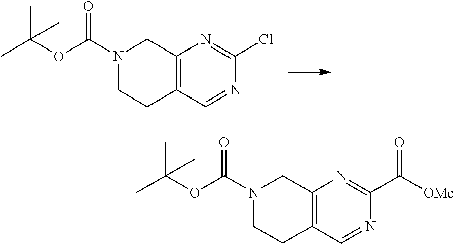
C1(Cl)=NC2=C(C=N1)CCN(C(OC(C)(C)C)=O)C2.C1(C([OMe])=O)=NC2=C(C=N1)CCN(C(OC(C)(C)C)=O)C2
